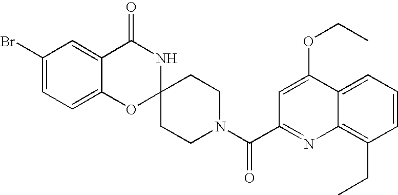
C1(Br)=CC=C2C(=C1)C(=O)NC1(O2)CCN(C(=O)C2=NC3=C(CC)C=CC=C3C(OCC)=C2)CC1
